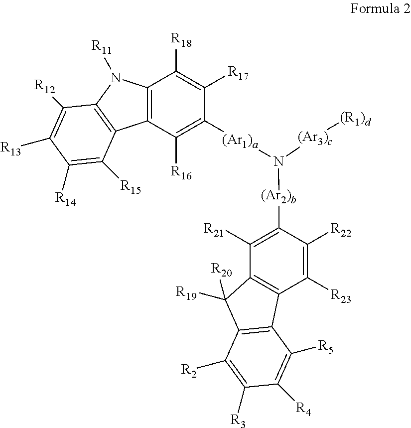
C12=C(C([R16])=C([(Ar1)a]N([(Ar3)c][(R1)d])[(Ar2)b]C3=C([R21])C4=C(C([R23])=C3[R22])C3=C(C4([R19])[R20])C([R2])=C([R3])C([R4])=C3[R5])C([R17])=C1[R18])C1=C(N2[R11])C([R12])=C([R13])C([R14])=C1[R15]
